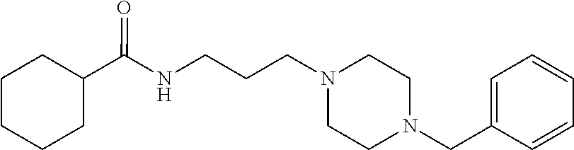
C1=CC(CN2CCN(CCCNC(C3CCCCC3)=O)CC2)=CC=C1
